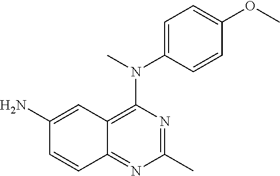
C1(C)=NC(N(C)C2=CC=C(OC)C=C2)=C2C(=N1)C=CC(N)=C2
